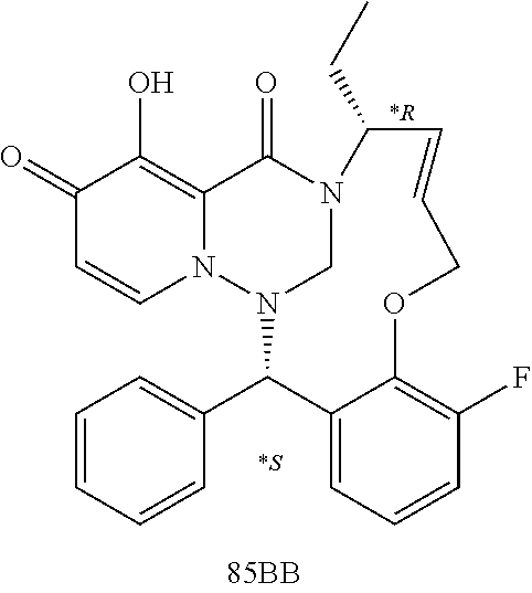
C1(=O)C=CN2C(=C1O)C(=O)N1CN2C(C2=CC=CC=C2)C2=CC=CC(F)=C2OCC=CC1CC.[*S].[*R]
